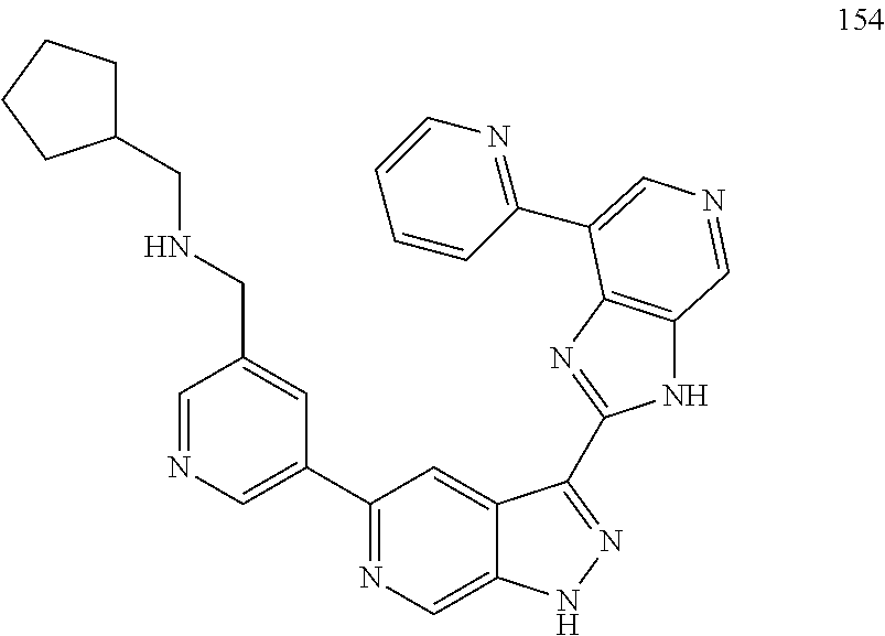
C1(CNCC2=CC(C3=NC=C4C(=C3)C(C3=NC5=C(N3)C=NC=C5C3=NC=CC=C3)=NN4)=CN=C2)CCCC1
